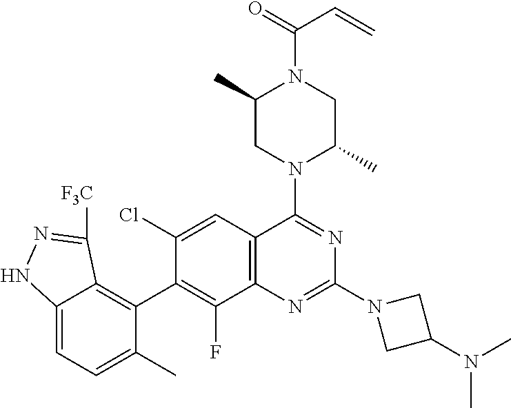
C12=CC=C(C)C(C3=C(F)C4=C(C=C3Cl)C(N3C(C)CN(C(=O)C=C)C(C)C3)=NC(N3CC(N(C)C)C3)=N4)=C1C([F3C])=NN2
